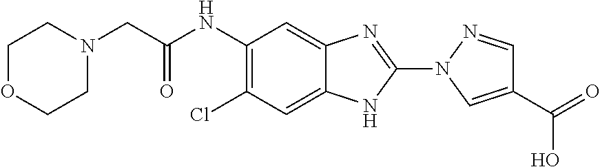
C1(NC(=O)CN2CCOCC2)=C(Cl)C=C2C(=C1)N=C(N1C=C(C(=O)O)C=N1)N2
